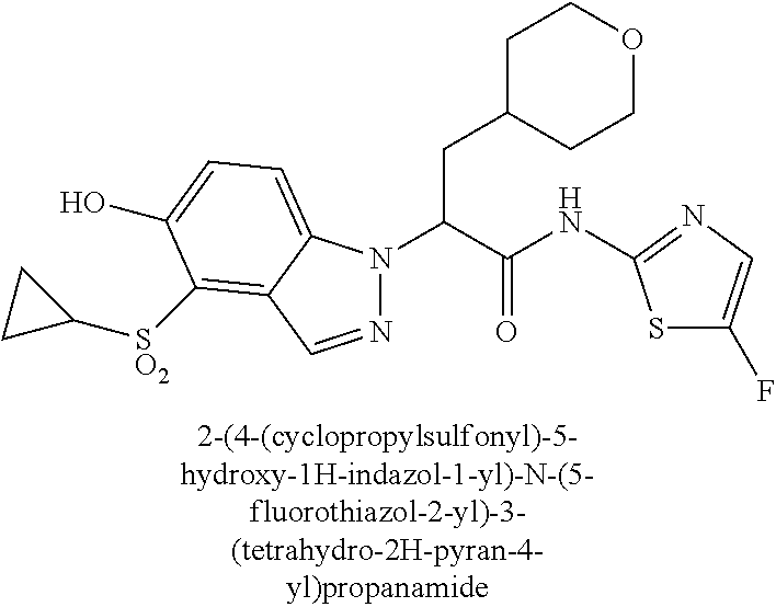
C1C(CC(N2N=CC3=C([SO2]C4CC4)C(O)=CC=C23)C(NC2=NC=C(F)S2)=O)CCOC1
